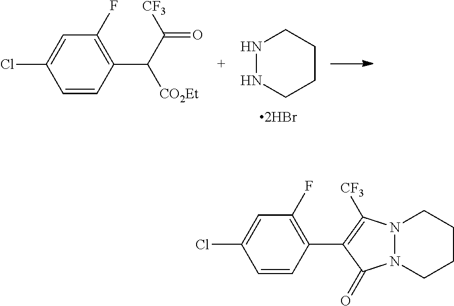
ClC1=CC(F)=C(C2=C([CF3])N3N(C2=O)CCCC3)C=C1.ClC1=CC(F)=C(C([CO2Et])C([CF3])=O)C=C1.N1NCCCC1
